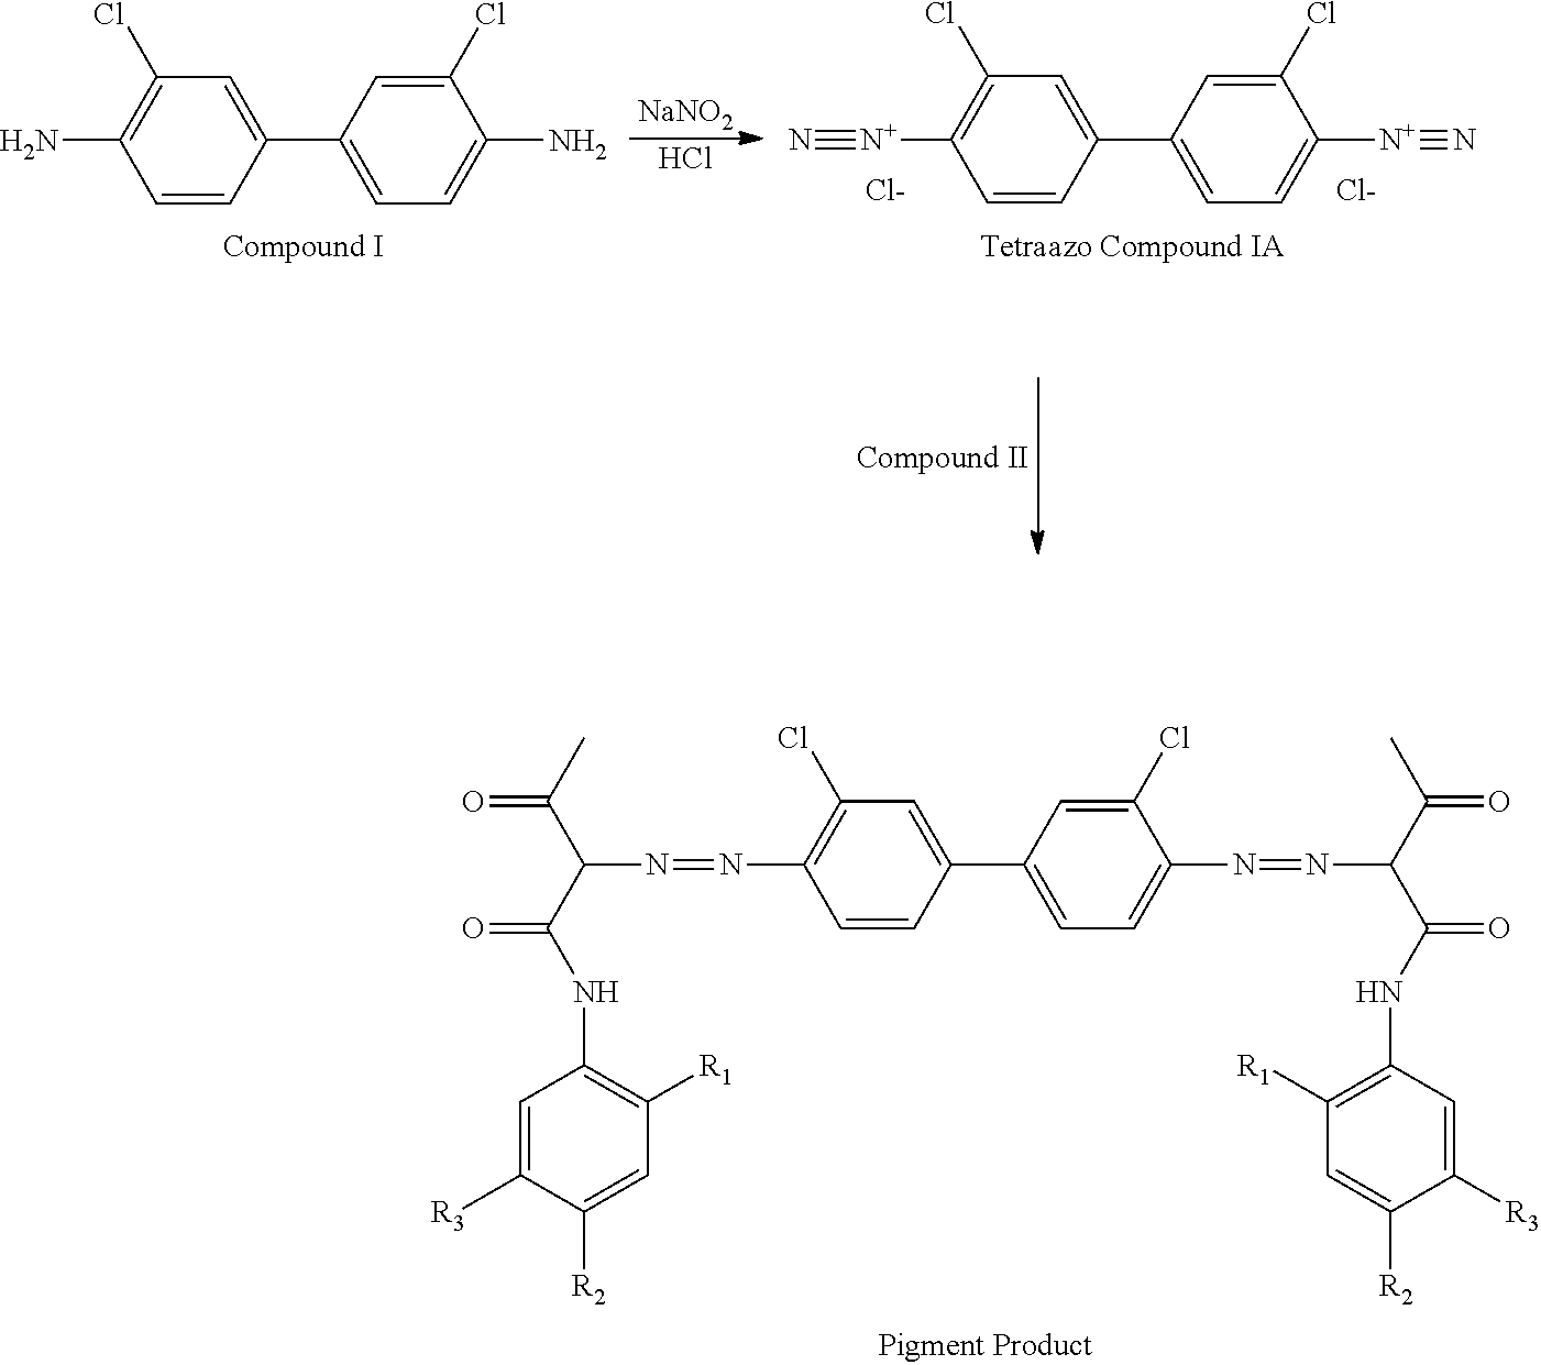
C1=C(C2=CC=C(N=NC(C(NC3=C([R1])C=C([R2])C([R3])=C3)=O)C(C)=O)C(Cl)=C2)C=CC(N=NC(C(=O)C)C(NC2=C([R1])C=C([R2])C([R3])=C2)=O)=C1Cl.C1=C(C2=CC=C(N)C(Cl)=C2)C=CC(N)=C1Cl.[NaNO2].Cl.C1=C(C2=CC=C([N+]#N)C(Cl)=C2)C=CC([N+]#N)=C1Cl.[Cl-].[Cl-]
